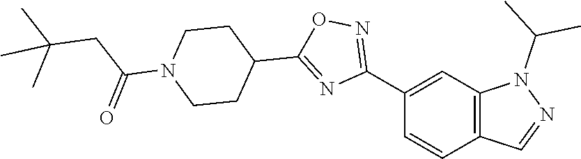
C1=CC2=C(C=C1C1=NOC(C3CCN(C(CC(C)(C)C)=O)CC3)=N1)N(C(C)C)N=C2
